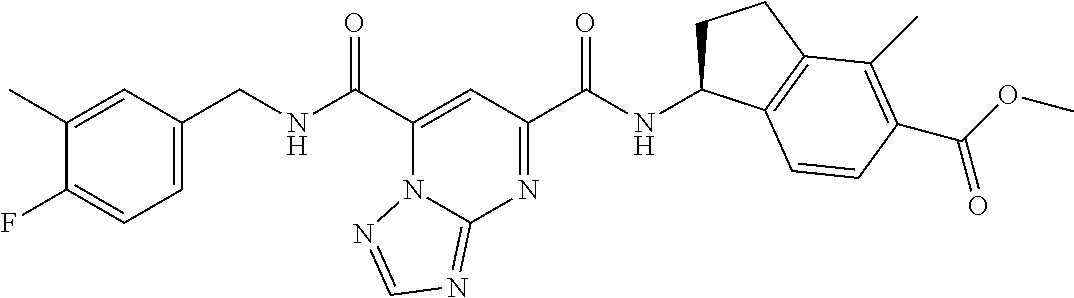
C1(C)=CC(CNC(C2=CC(C(NC3CCC4=C3C=CC(C(OC)=O)=C4C)=O)=NC3=NC=NN23)=O)=CC=C1F
